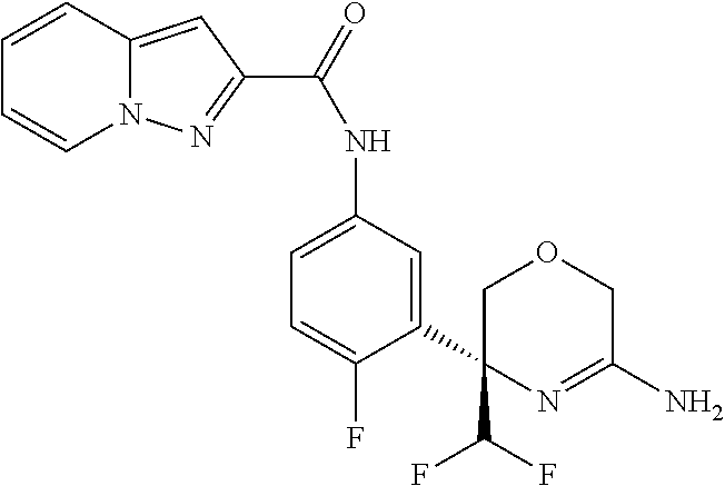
C(NC1=CC=C(F)C(C2(C(F)F)COCC(N)=N2)=C1)(=O)C1=NN2C(=C1)C=CC=C2
